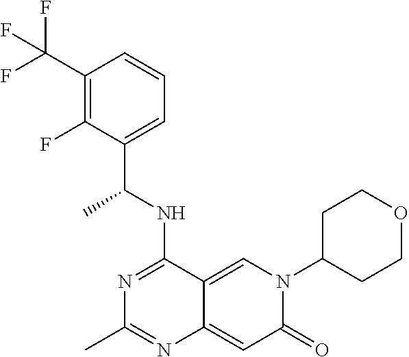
C1(C(F)(F)F)=C(F)C(C(NC2=NC(C)=NC3=CC(=O)N(C4CCOCC4)C=C23)C)=CC=C1
